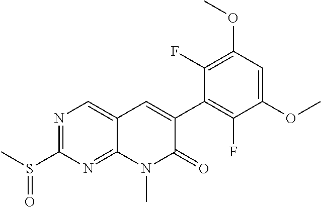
N1=C(S(C)=O)N=C2C(=C1)C=C(C1=C(F)C(OC)=CC(OC)=C1F)C(=O)N2C
